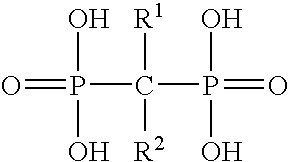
O=P(O)(O)C([R1])([R2])P(O)(O)=O
